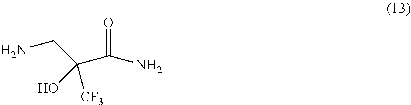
O=C(N)C(CN)([CF3])O
